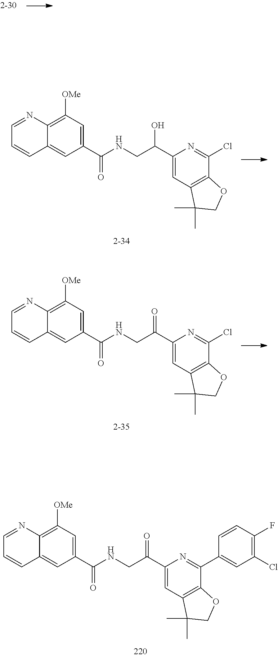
C1(C(NCC(C2=CC3=C(C(Cl)=N2)OCC3(C)C)O)=O)=CC([OMe])=C2C(=C1)C=CC=N2.C1(C(NCC(C2=CC3=C(C(Cl)=N2)OCC3(C)C)=O)=O)=CC([OMe])=C2C(=C1)C=CC=N2.C1(C(NCC(C2=CC3=C(C(C4=CC(Cl)=C(F)C=C4)=N2)OCC3(C)C)=O)=O)=CC([OMe])=C2C(=C1)C=CC=N2
